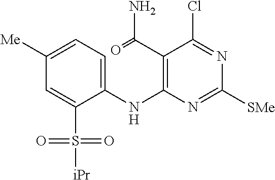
C1([Me])=CC=C(NC2=C(C(=O)N)C(Cl)=NC([SMe])=N2)C(S([iPr])(=O)=O)=C1
